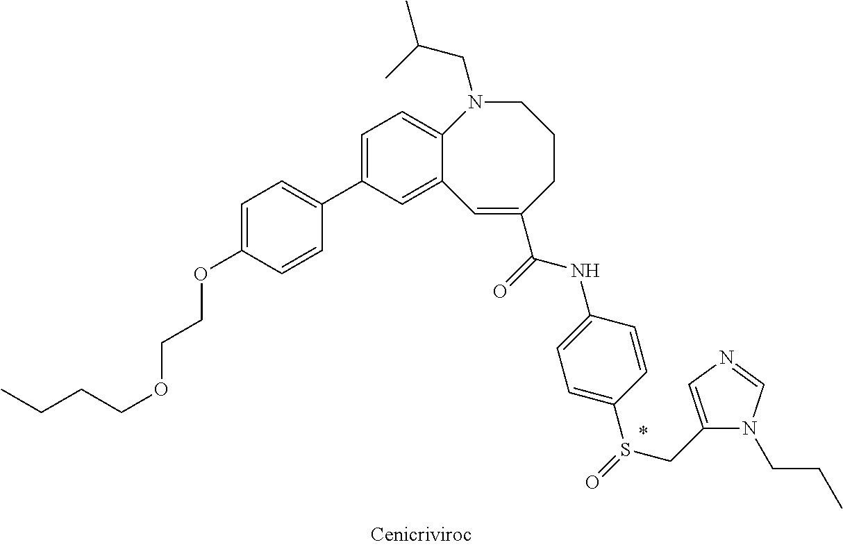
C1=C(OCCOCCCC)C=CC(C2=CC=C3C(=C2)C=C(C(=O)NC2=CC=C(S(=O)CC4=CN=CN4CCC)C=C2)CCCN3CC(C)C)=C1
